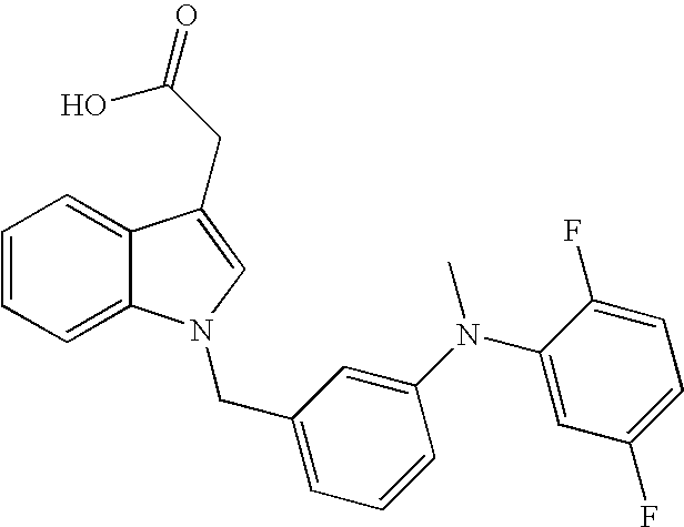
C1=CC=C2C(=C1)C(CC(O)=O)=CN2CC1=CC=CC(N(C2=CC(F)=CC=C2F)C)=C1
